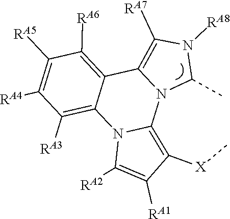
C1([RA6])=C2C3=C([RA7])N([RA8])C(C)N3C3=C([X]C)C([RA1])=C([RA2])N3C2=C([RA3])C([RA4])=C1[RA5]
